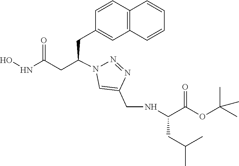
C1(CC(CC(NO)=O)N2C=C(CNC(C(OC(C)(C)C)=O)CC(C)C)N=N2)=CC2=C(C=C1)C=CC=C2
